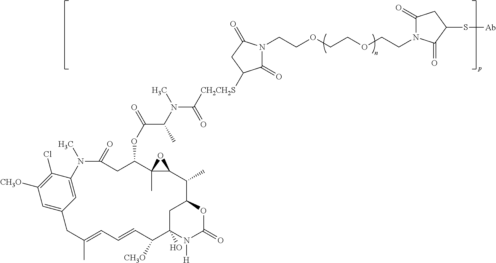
C1=C2C=C(C(Cl)=C1[CH3O])N(C)C(=O)CC(OC(=O)C(C)N(C)C(=O)[CH2CH2S]C1C(=O)N(CCOCCOCCN3C(=O)CC(S[Ab])C3=O)C(=O)C1)C1(C)C(C(C)C3OC(=O)N([H])C(O)(C([CH3O])C=CC=C(C)C2)C3)O1
